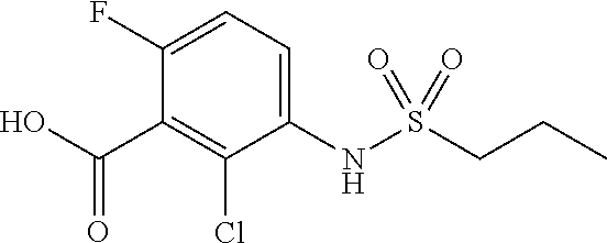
C1(F)=CC=C(NS(CCC)(=O)=O)C(Cl)=C1C(O)=O
